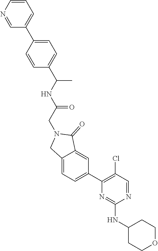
C1=C(C2=CC=CN=C2)C=CC(C(NC(=O)CN2CC3=CC=C(C4=C(Cl)C=NC(NC5CCOCC5)=N4)C=C3C2=O)C)=C1
